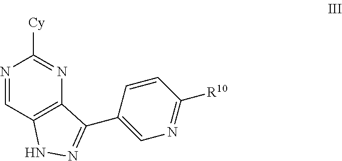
N1=CC2=C(N=C1[Cy])C(C1=CN=C([R10])C=C1)=NN2
